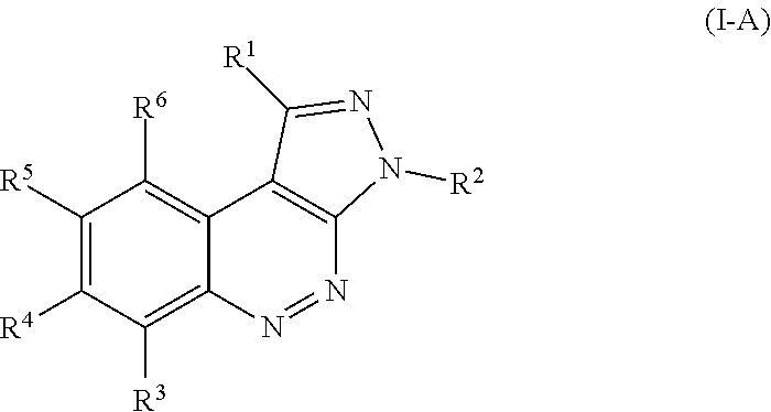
C1([R5])=C([R4])C([R3])=C2C(=C1[R6])C1=C(N=N2)N([R2])N=C1[R1]
